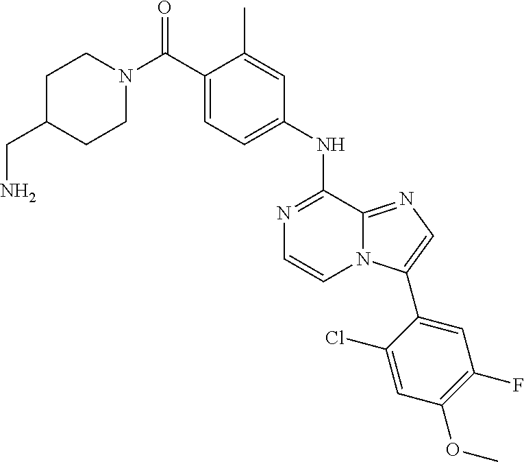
C1(NC2=NC=CN3C2=NC=C3C2=CC(F)=C(OC)C=C2Cl)=CC=C(C(N2CCC(CN)CC2)=O)C(C)=C1
